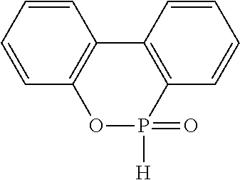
C12=C(C=CC=C1)C1=C(P([H])(=O)O2)C=CC=C1
